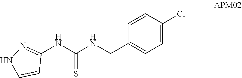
C1=C(Cl)C=CC(CNC(NC2=NNC=C2)=S)=C1
